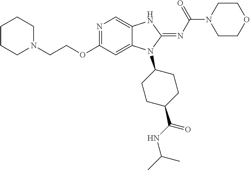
C1CCN(CCOC2=NC=C3C(=C2)N(C2CCC(C(=O)NC(C)C)CC2)C(=NC(N2CCOCC2)=O)N3)CC1
